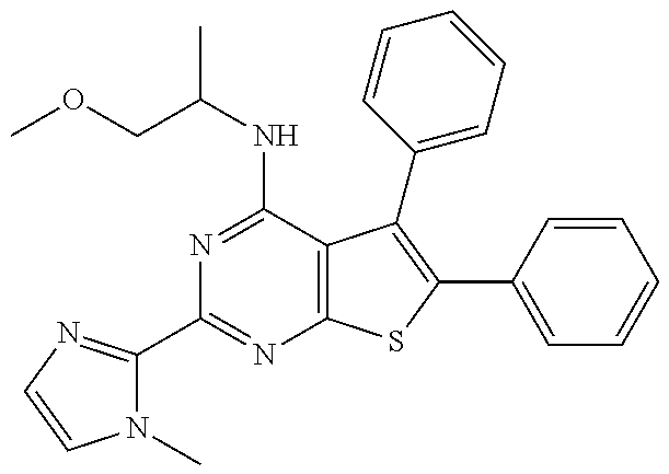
C1(C2=NC=CN2C)=NC2=C(C(NC(COC)C)=N1)C(C1=CC=CC=C1)=C(C1=CC=CC=C1)S2
